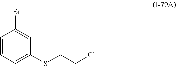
C1=CC=C(SCCCl)C=C1Br
